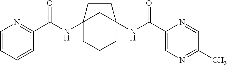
C12(NC(C3=NC=CC=C3)=O)CCCC(NC(C3=CN=C(C)C=N3)=O)(C1)CC2
